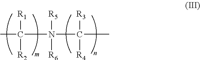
[R1]C(C)([R2])N(C([R3])(C)[R4])([R5])[R6]
